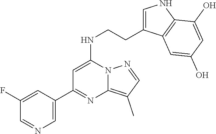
C1(C2=NC3=C(C)C=NN3C(NCCC3=CNC4=C3C=C(O)C=C4O)=C2)=CN=CC(F)=C1
